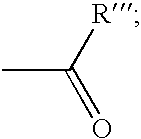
CC([R])=O
